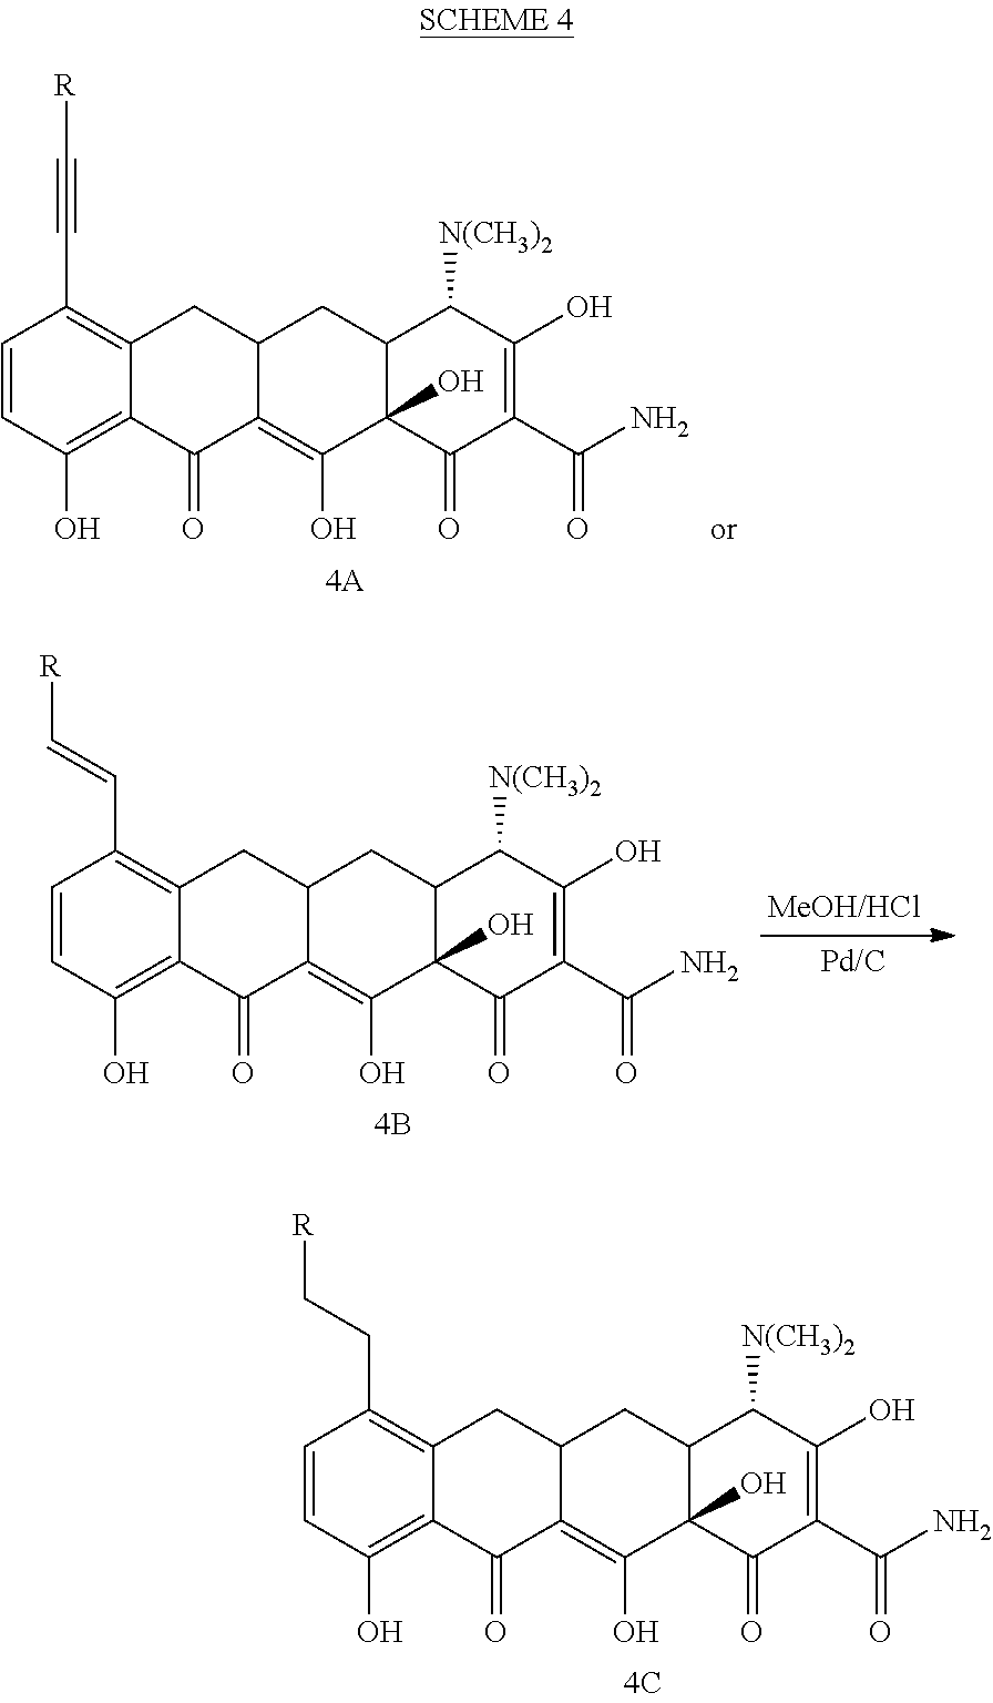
C1=CC(O)=C2C(=C1C#C[R])CC1C(=C(O)C3(O)C(C1)C([N(CH3)2])C(O)=C(C(N)=O)C3=O)C2=O.C1=CC(O)=C2C(=C1C=C[R])CC1C(=C(O)C3(O)C(C1)C([N(CH3)2])C(O)=C(C(N)=O)C3=O)C2=O.C1=CC(O)=C2C(=C1CC[R])CC1C(=C(O)C3(O)C(C1)C([N(CH3)2])C(O)=C(C(N)=O)C3=O)C2=O
